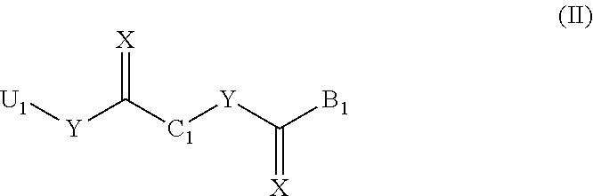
[U1][Y]C([C1][Y]C([B1])=[X])=[X]
